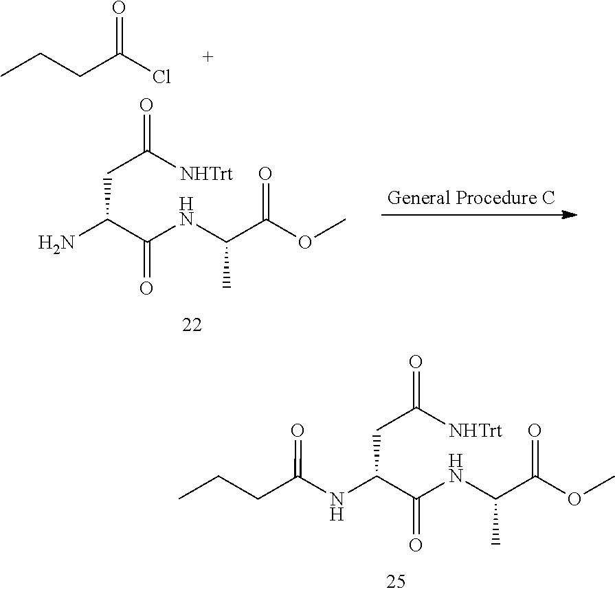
N(C(C(NC(C(OC)=O)C)=O)CC(=O)[NHTrt])C(CCC)=O.CCCC(Cl)=O.NC(C(NC(C(OC)=O)C)=O)CC(=O)[NHTrt]
